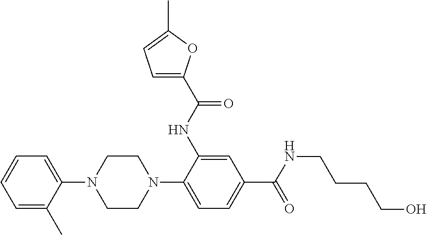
C1=C(C)C(N2CCN(C3=CC=C(C(NCCCCO)=O)C=C3NC(C3=CC=C(C)O3)=O)CC2)=CC=C1
